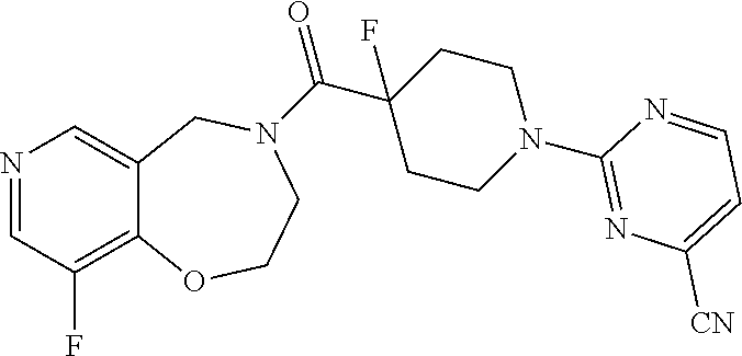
N1=CC(F)=C2C(=C1)CN(C(C1(F)CCN(C3=NC([CN])=CC=N3)CC1)=O)CCO2
